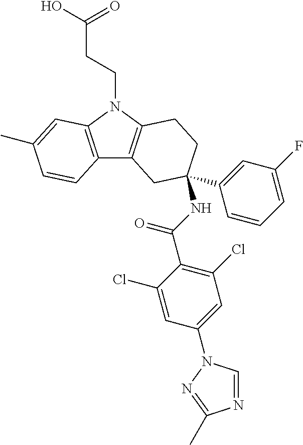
C12=C(N(CCC(O)=O)C3=C1CC(NC(C1=C(Cl)C=C(N4C=NC(C)=N4)C=C1Cl)=O)(C1=CC(F)=CC=C1)CC3)C=C(C)C=C2
